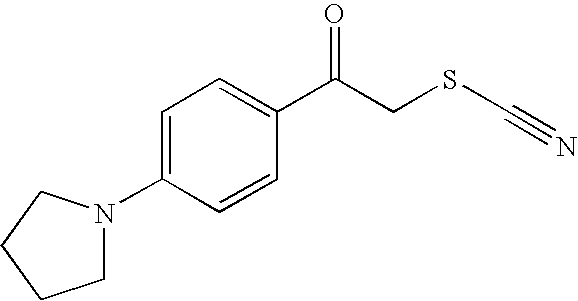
C1=C(N2CCCC2)C=CC(C(CSC#N)=O)=C1
